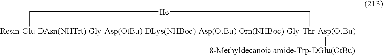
[Resin-Glu-DAsn(NHTrt)-Gly-Asp(OtBu)-DLys(NHBoc)-Asp(OtBu)-Orn(NHBoc)-Gly-Thr-Asp(OtBu)]1([8-Methyldecanoic amide-Trp-DGlu(OtBu)])C[IIe]C1
